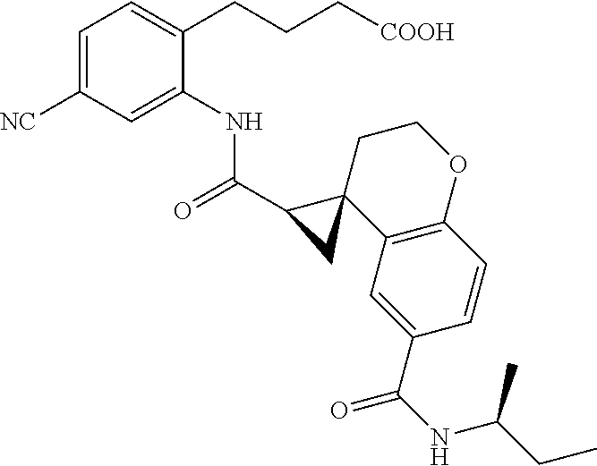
C1(C(=O)NC2=CC([NC])=CC=C2CCC[COOH])C2(C3=C(OCC2)C=CC(C(NC(CC)C)=O)=C3)C1
